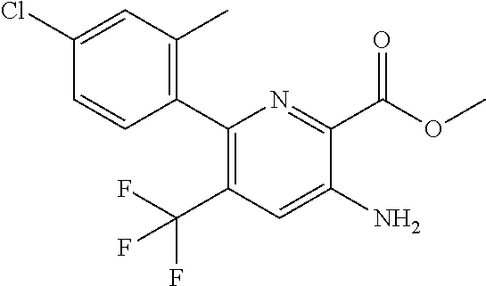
C1(C2=C(C)C=C(Cl)C=C2)=C(C(F)(F)F)C=C(N)C(C(OC)=O)=N1
